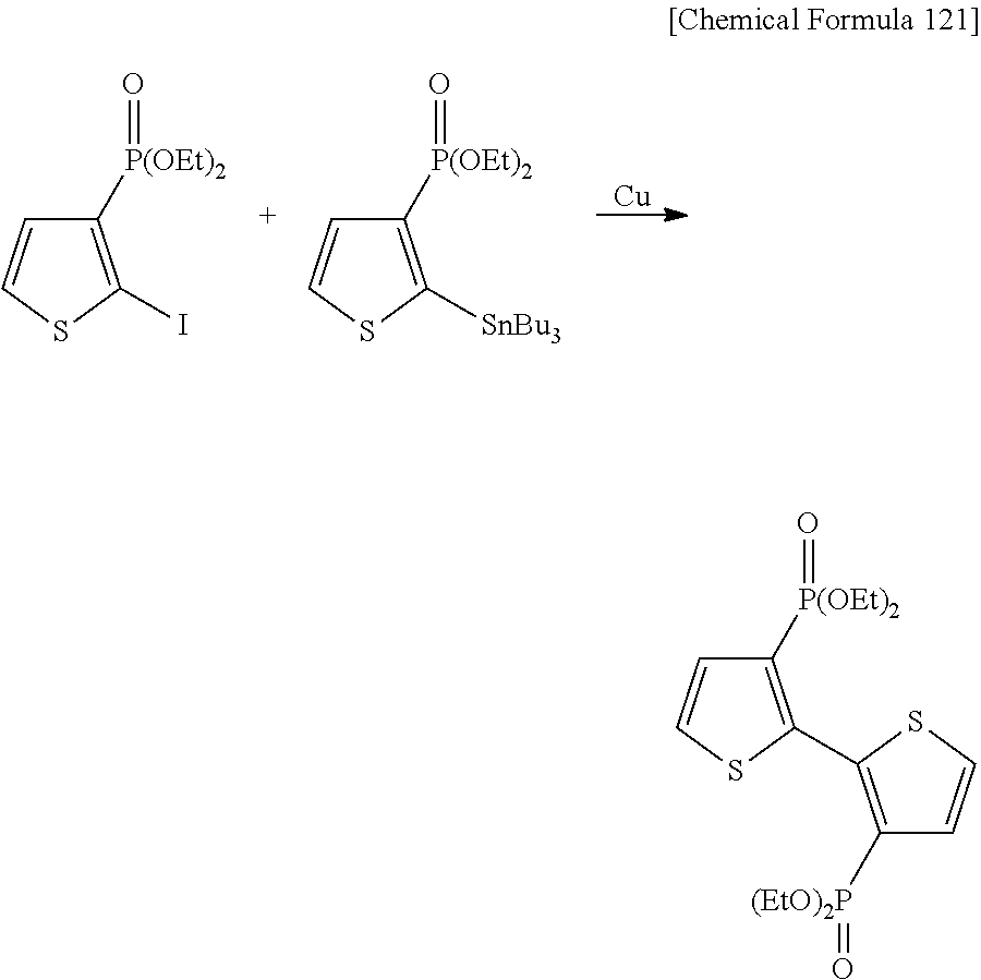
[Cu].C1([P(OEt)2]=O)=C(I)SC=C1.C1([P(OEt)2]=O)=C([SnBu3])SC=C1.C1([P(OEt)2]=O)=C(C2=C([(EtO)2P]=O)C=CS2)SC=C1
